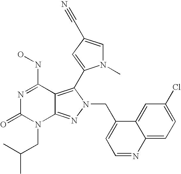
N1=C(NO)C2=C(C3=CC(C#N)=CN3C)N(CC3=CC=NC4=CC=C(Cl)C=C34)N=C2N(CC(C)C)C1=O
